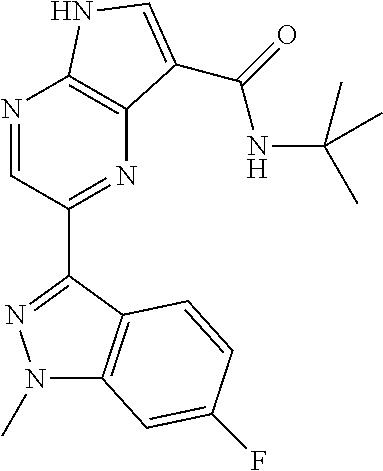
N1=CC(C2=NN(C)C3=C2C=CC(F)=C3)=NC2=C1NC=C2C(=O)NC(C)(C)C
